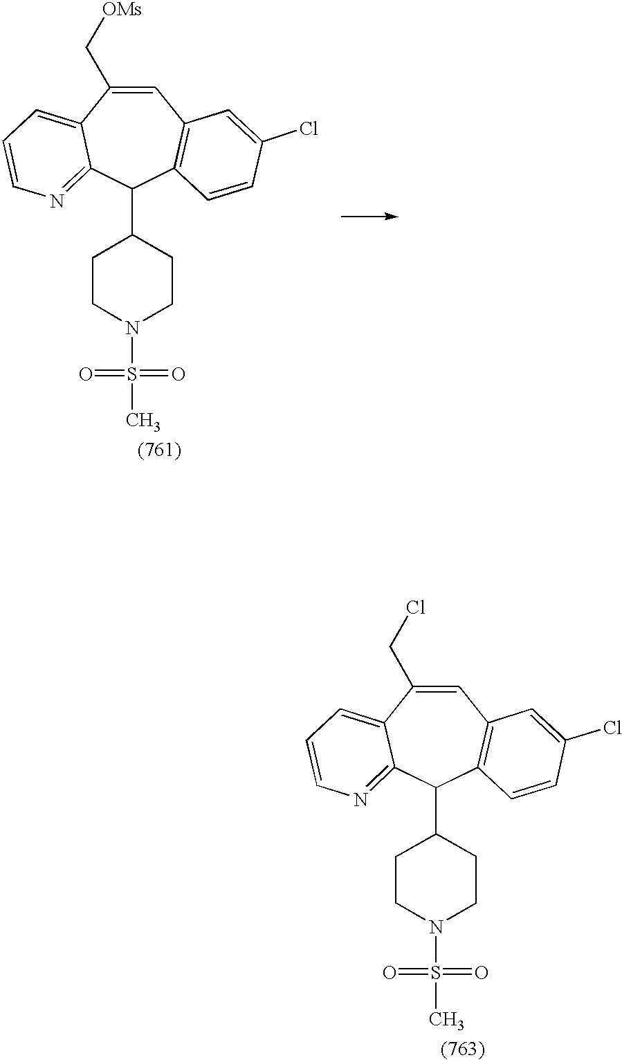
C1=C(C[OMs])C2=CC=CN=C2C(C2CCN(S(=O)(=O)C)CC2)C2=C1C=C(Cl)C=C2.C1=C(CCl)C2=CC=CN=C2C(C2CCN(S(=O)(=O)C)CC2)C2=C1C=C(Cl)C=C2
